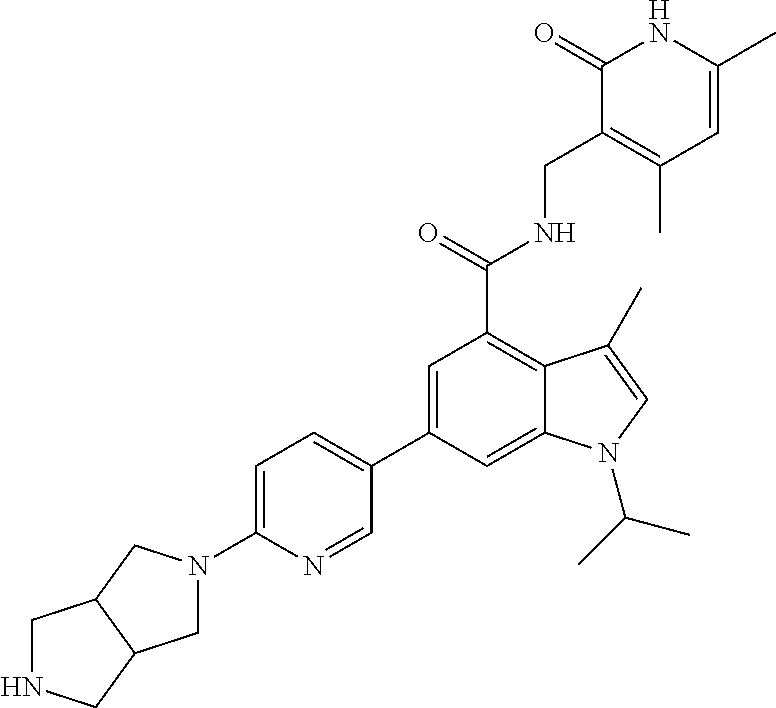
C1(C2=CC(C(=O)NCC3=C(C)C=C(C)NC3=O)=C3C(=C2)N(C(C)C)C=C3C)=CC=C(N2CC3CNCC3C2)N=C1
